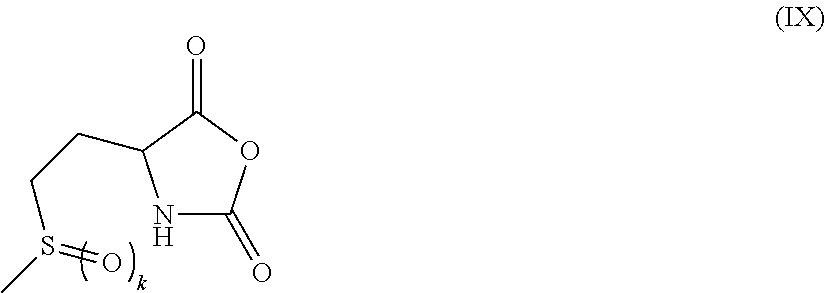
N1C(=O)OC(=O)C1CCS(C)=O
